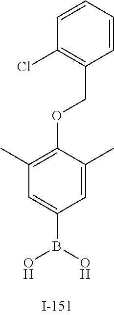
C1=CC=CC(COC2=C(C)C=C(B(O)O)C=C2C)=C1Cl
